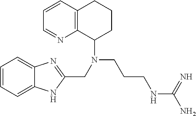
C1=CC2=C(N=C1)C(N(CCCNC(N)=N)CC1=NC3=CC=CC=C3N1)CCC2
